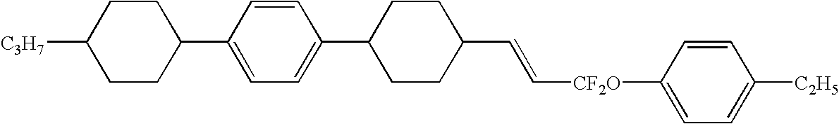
C([CF2O]C1=CC=C([C2H5])C=C1)=CC1CCC(C2=CC=C(C3CCC([C3H7])CC3)C=C2)CC1
